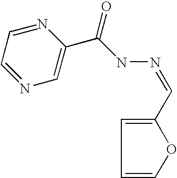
C1=C(C(NN=CC2=CC=CO2)=O)N=CC=N1
